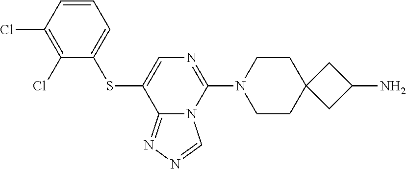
C1(Cl)=C(Cl)C=CC=C1SC1=CN=C(N2CCC3(CC2)CC(N)C3)N2C1=NN=C2
